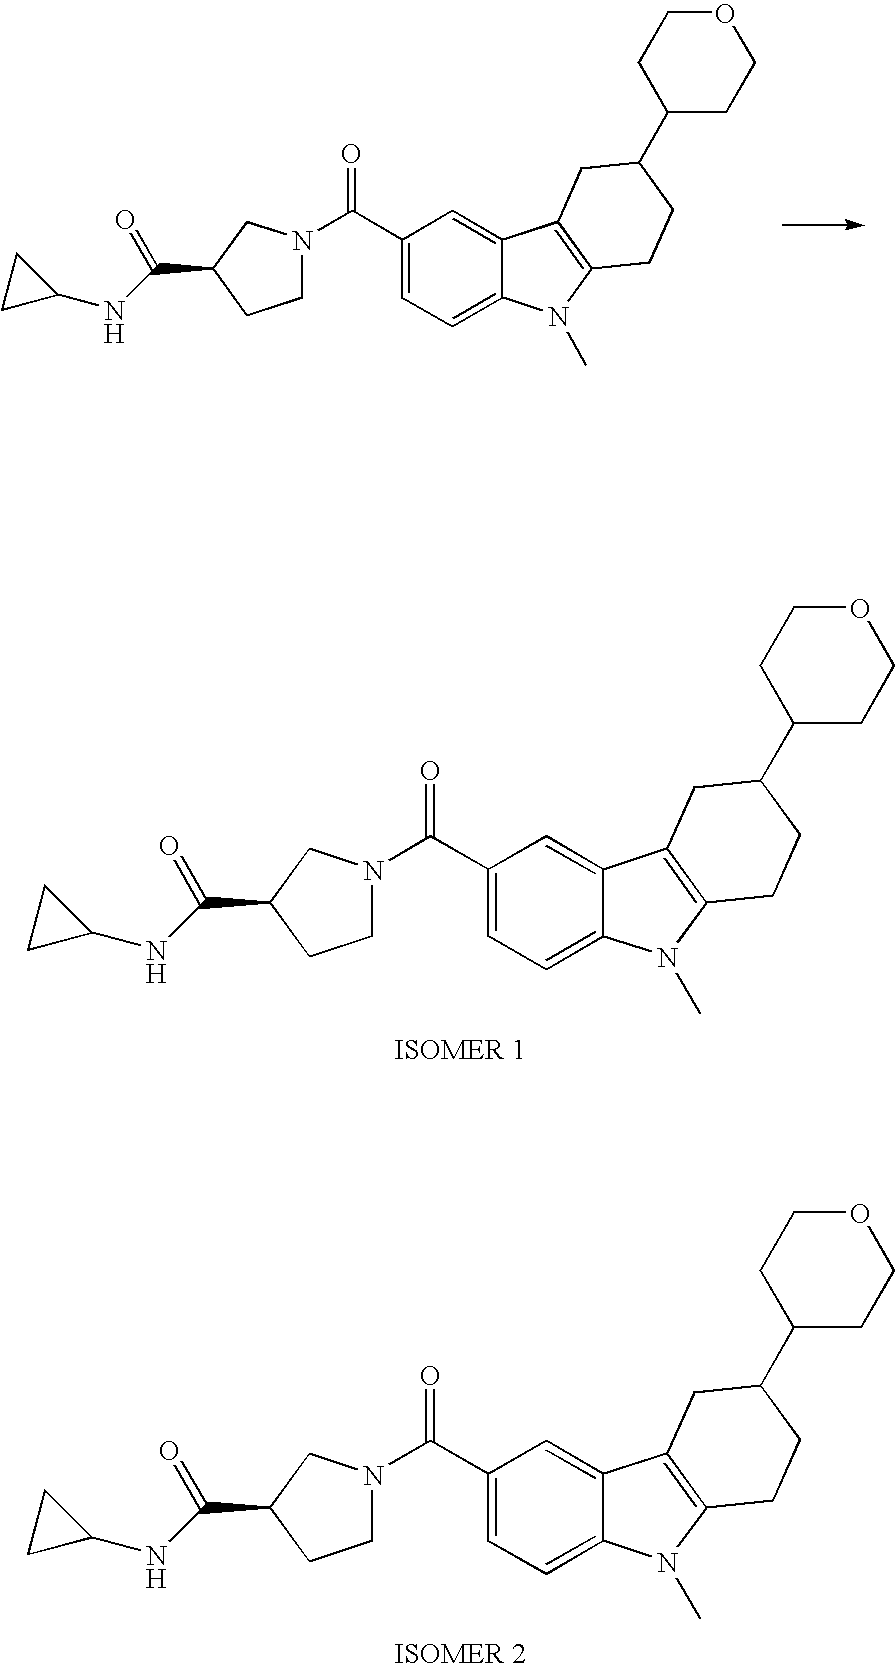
C1(C(N2CCC(C(=O)NC3CC3)C2)=O)=CC=C2C(=C1)C1=C(N2C)CCC(C2CCOCC2)C1.C1(C(N2CCC(C(=O)NC3CC3)C2)=O)=CC=C2C(=C1)C1=C(N2C)CCC(C2CCOCC2)C1.C1(C(N2CCC(C(=O)NC3CC3)C2)=O)=CC=C2C(=C1)C1=C(N2C)CCC(C2CCOCC2)C1
